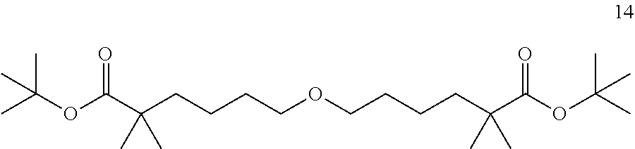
O(C(C(CCCCOCCCCC(C(=O)OC(C)(C)C)(C)C)(C)C)=O)C(C)(C)C
